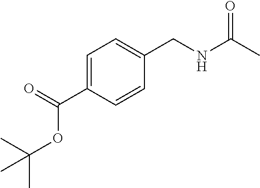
C1=C(C(=O)OC(C)(C)C)C=CC(CNC(C)=O)=C1
